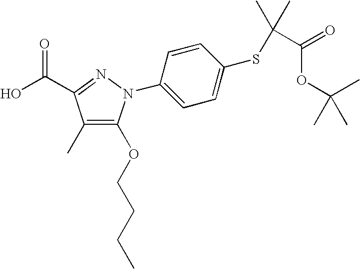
C1(C)=C(OCCCC)N(C2=CC=C(SC(C(OC(C)(C)C)=O)(C)C)C=C2)N=C1C(O)=O
